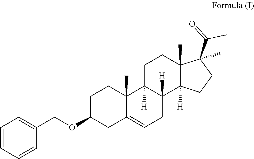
C1=CC=CC(COC2CCC3(C)C(=CCC4([H])C3([H])CCC3(C)C4([H])CCC3(C(=O)C)C)C2)=C1
